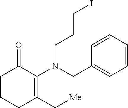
C1CCC(C[Me])=C(N(CCCI)CC2=CC=CC=C2)C1=O
